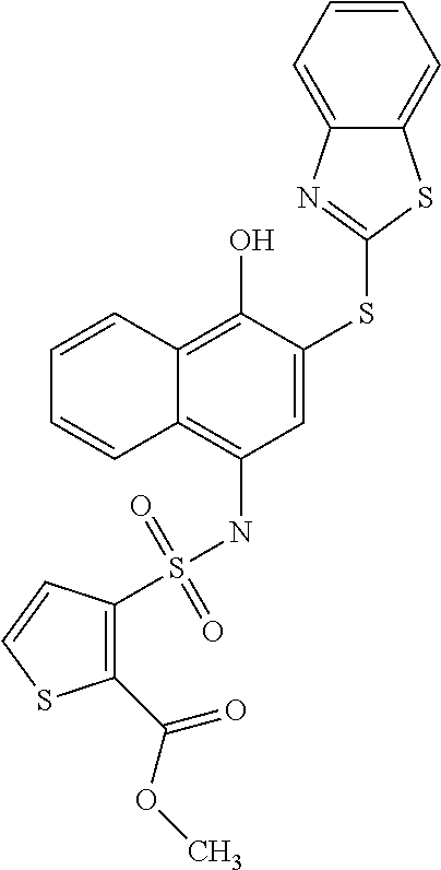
C1=CC2=C(O)C(SC3=NC4=CC=CC=C4S3)=CC(NS(=O)(=O)C3=C(C(OC)=O)SC=C3)=C2C=C1
